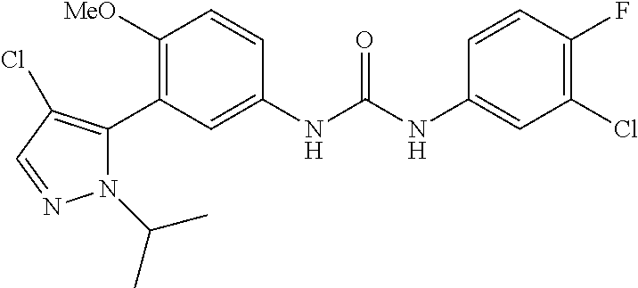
C1([MeO])=C(C2=C(Cl)C=NN2C(C)C)C=C(NC(NC2=CC(Cl)=C(F)C=C2)=O)C=C1
